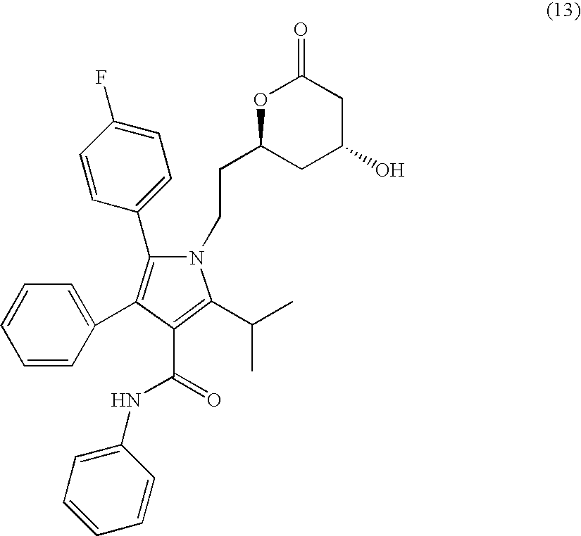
C1=CC(C2=C(C3=CC=C(F)C=C3)N(CCC3CC(O)CC(=O)O3)C(C(C)C)=C2C(=O)NC2=CC=CC=C2)=CC=C1
